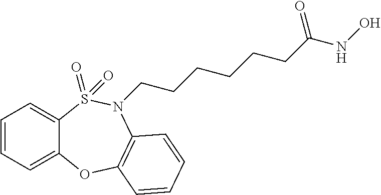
C1=CC=C2C(=C1)S(=O)(=O)N(CCCCCCC(NO)=O)C1=C(O2)C=CC=C1
